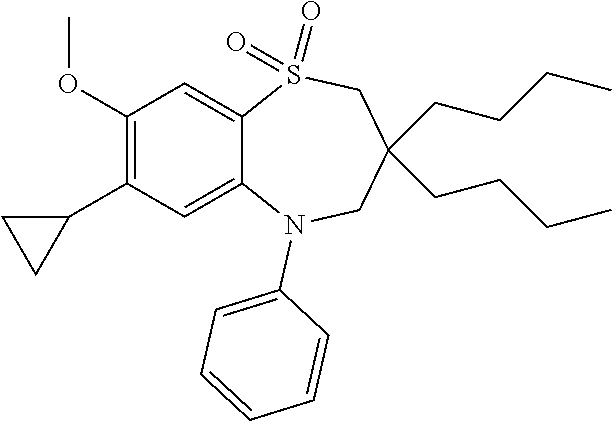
O(C1=C(C2CC2)C=C2C(=C1)S(=O)(=O)CC(CCCC)(CCCC)CN2C1=CC=CC=C1)C
